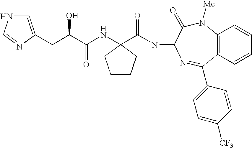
C1=C(CC(C(NC2(C(NC3C(=O)N([Me])C4=C(C(C5=CC=C([CF3])C=C5)=N3)C=CC=C4)=O)CCCC2)=O)O)N=CN1
